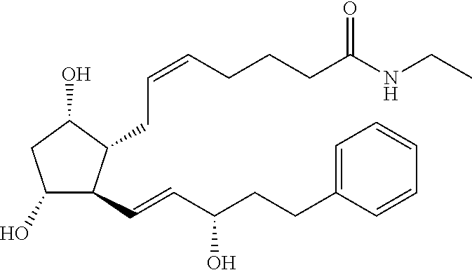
C1(O)C(C=CC(CCC2=CC=CC=C2)O)C(CC=CCCCC(NCC)=O)C(O)C1
